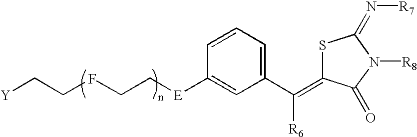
[Y]CCFCC[E]C1=CC(C([R6])=C2SC(=N[R7])N([R8])C2=O)=CC=C1
